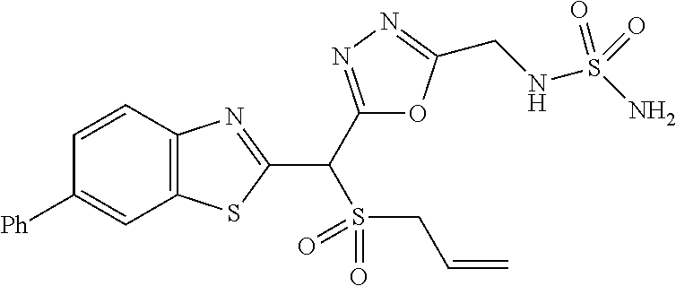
C12=C(C=CC([Ph])=C1)N=C(C(S(=O)(=O)CC=C)C1=NN=C(CNS(N)(=O)=O)O1)S2
